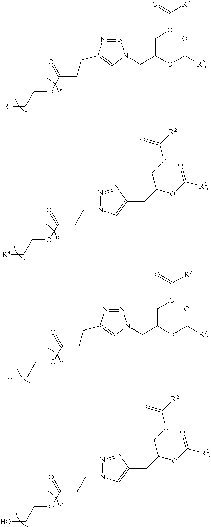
N1=NC(CCC(OCC[R3])=O)=CN1CC(OC([R2])=O)COC([R2])=O.N1=NC(CC(OC([R2])=O)COC([R2])=O)=CN1CCC(OCC[R3])=O.N1=NC(CCC(OCCO)=O)=CN1CC(OC([R2])=O)COC([R2])=O.N1=NC(CC(OC([R2])=O)COC([R2])=O)=CN1CCC(OCCO)=O
